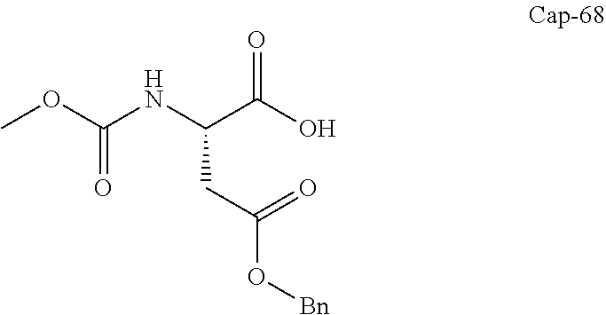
N(C(C(O)=O)CC(O[Bn])=O)C(OC)=O
